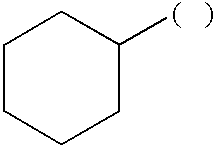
C1CCCC([(   )])C1
